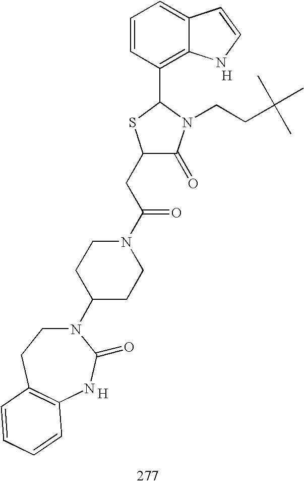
[H].C1(CC(N2CCC(N3CCC4=C(NC3=O)C=CC=C4)CC2)=O)C(=O)N(CCC(C)(C)C)C(C2=C3C(=CC=C2)C=CN3)S1.[H]
